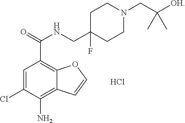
C1=C(Cl)C(N)=C2C(=C1C(=O)NCC1(F)CCN(CC([OH])(C)C)CC1)OC=C2.Cl
